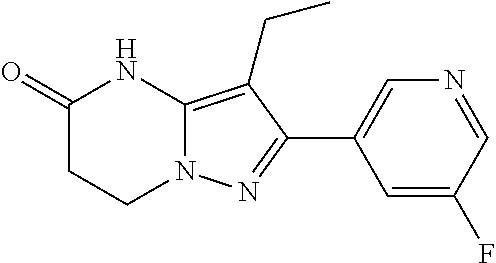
C1C(=O)NC2=C(CC)C(C3=CN=CC(F)=C3)=NN2C1
